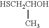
[HSCH2CHOH]C
